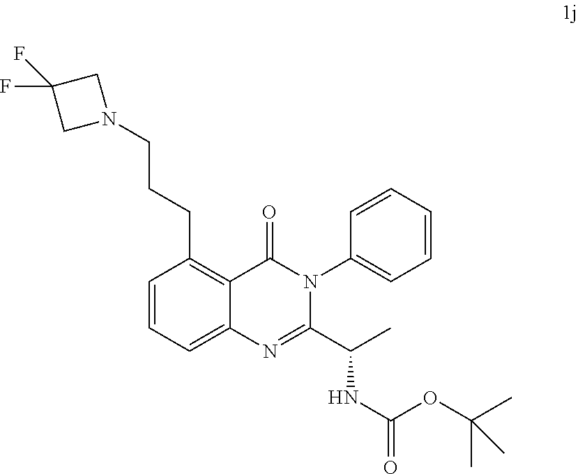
N1(CCCC2=C3C(=CC=C2)N=C(C(C)NC(=O)OC(C)(C)C)N(C2=CC=CC=C2)C3=O)CC(F)(F)C1
